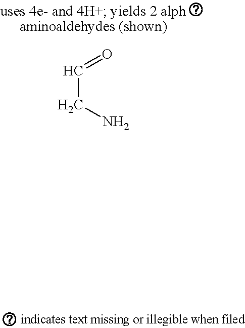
C(CN)=O
